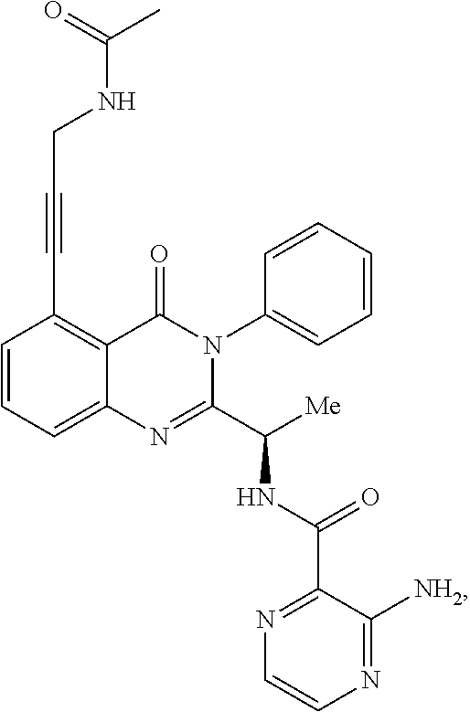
C1=CC=C2C(=C1C#CCNC(C)=O)C(=O)N(C1=CC=CC=C1)C(C([Me])NC(=O)C1=NC=CN=C1[NH2])=N2
